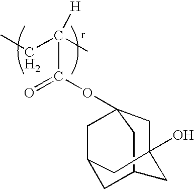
CCC(C)(C(OC12CC3(O)CC(C1)CC(C2)C3)=O)[H]
